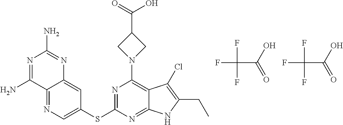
FC(C(O)=O)(F)F.FC(C(O)=O)(F)F.C12=NC=C(SC3=NC(N4CC(C(O)=O)C4)=C4C(=N3)NC(CC)=C4Cl)C=C1N=C(N)N=C2N
